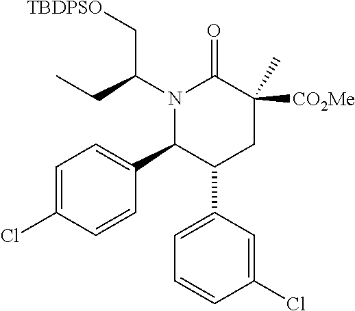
N1(C(CC)C[TBDPSO])C(C2=CC=C(Cl)C=C2)C(C2=CC=CC(Cl)=C2)CC([CO2Me])(C)C1=O
